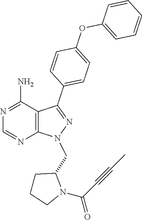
N1=C(N)C2=C(N=C1)N(CC1N(C(=O)C#CC)CCC1)N=C2C1=CC=C(OC2=CC=CC=C2)C=C1
